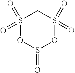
S1(=O)(=O)OS(=O)OS(=O)(=O)C1
